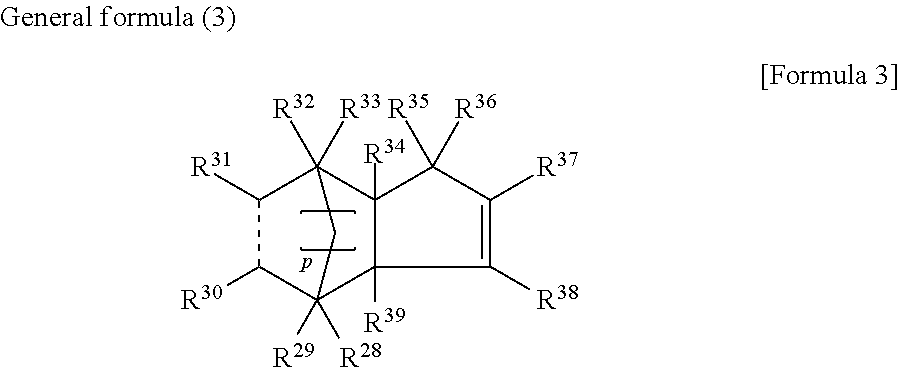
C1([R30])C2([R29])([R28])CC([R32])([R33])(C1[R31])C1([R34])C([R35])([R36])C([R37])=C([R38])C21[R39]
